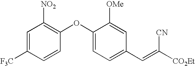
C1=C([F3C])C=CC(OC2=CC=C(C=C([CO2Et])[CN])C=C2[OMe])=C1[NO2]
